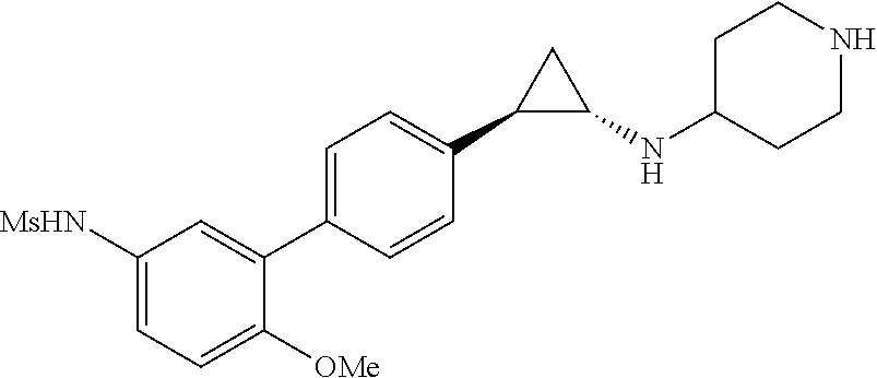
C1(C2C(NC3CCNCC3)C2)=CC=C(C2=CC([MsHN])=CC=C2[OMe])C=C1
